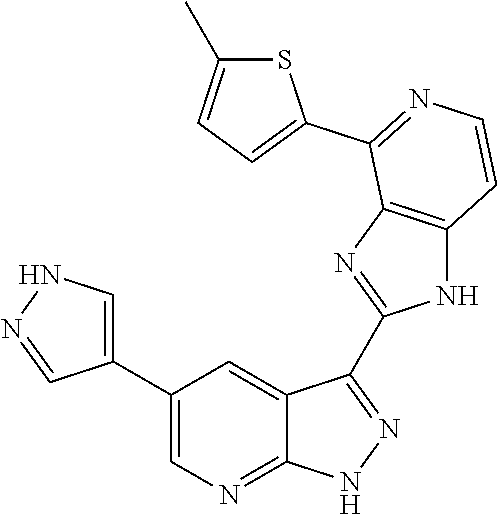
C1(C2=CN=C3C(=C2)C(C2=NC4=C(N2)C=CN=C4C2=CC=C(C)S2)=N[N H]3)=CNN=C1
